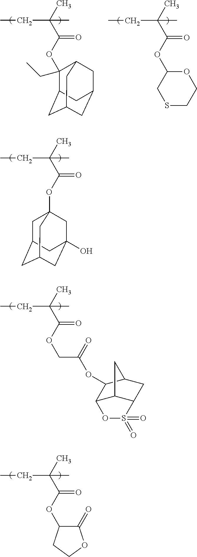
C(C)(C(OC1(CC)C2CC3CC(CC1C3)C2)=O)(C)CC.C(C)(C(OC1CSCCO1)=O)(C)CC.C(C)(C(OC12CC3CC(CC(O)(C1)C3)C2)=O)(C)CC.C(C)(C(OCC(OC1C2C3C(CC1C3)S(=O)(=O)O2)=O)=O)(C)CC.C(C)(C(OC1C(=O)OCC1)=O)(C)CC
